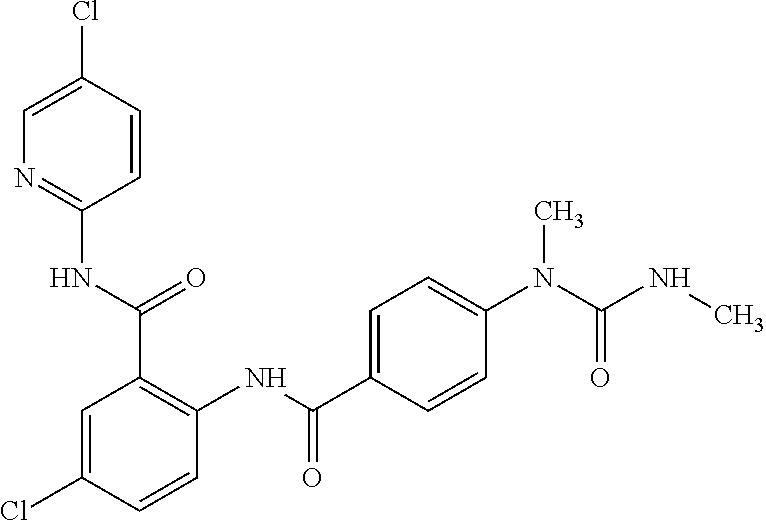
N1=C(NC(C2=C(NC(=O)C3=CC=C(N(C(NC)=O)C)C=C3)C=CC(Cl)=C2)=O)C=CC(Cl)=C1
